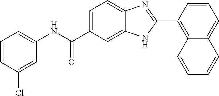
C1(NC(C2=CC=C3C(=C2)NC(C2=C4C(=CC=C2)C=CC=C4)=N3)=O)=CC=CC(Cl)=C1
